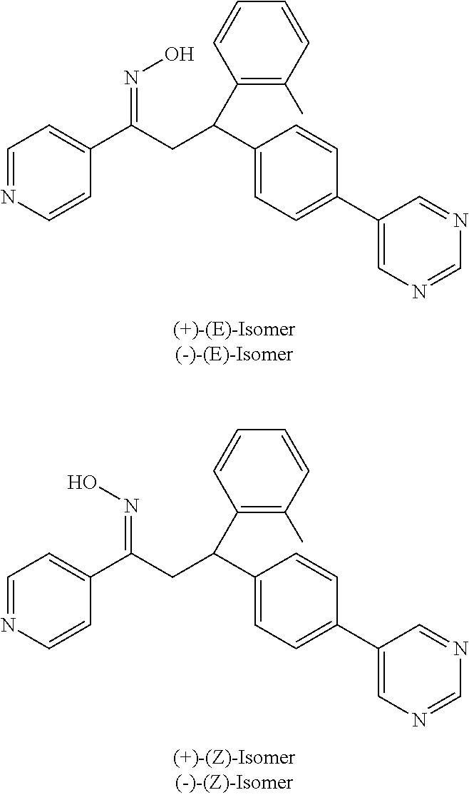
C1=NC=CC(C(CC(C2=CC=C(C3=CN=CN=C3)C=C2)C2=C(C)C=CC=C2)=NO)=C1.C1=NC=CC(C(CC(C2=CC=C(C3=CN=CN=C3)C=C2)C2=C(C)C=CC=C2)=NO)=C1
